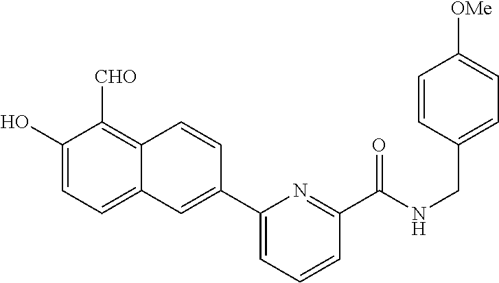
C1(O)=CC=C2C(=C1[CHO])C=CC(C1=CC=CC(C(NCC3=CC=C([OMe])C=C3)=O)=N1)=C2
